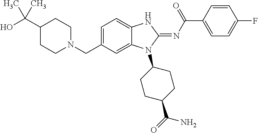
C1=C(CN2CCC(C(O)(C)C)CC2)C=C2C(=C1)NC(=NC(C1=CC=C(F)C=C1)=O)N2C1CCC(C(=O)N)CC1
